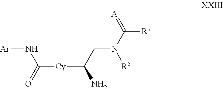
[Ar]NC(=O)[Cy]C(CN([R5])C(=[A])[R7])N
